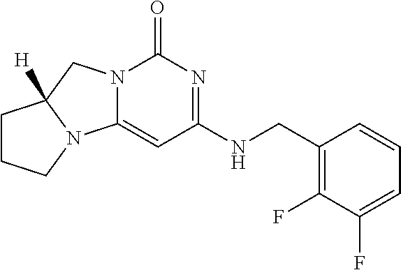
N12C(=CC(NCC3=C(F)C(F)=CC=C3)=NC1=O)N1C([H])(C2)CCC1
